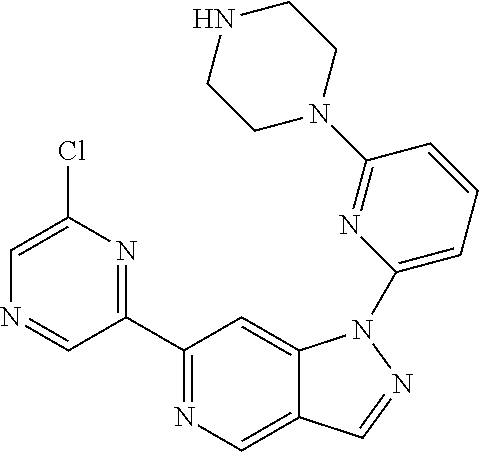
C1(C2=NC(Cl)=CN=C2)=NC=C2C(=C1)N(C1=CC=CC(N3CCNCC3)=N1)N=C2
